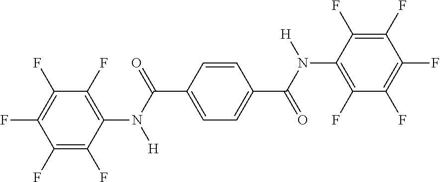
C1(F)=C(F)C(N(C(C2=CC=C(C(N(C3=C(F)C(F)=C(F)C(F)=C3F)[H])=O)C=C2)=O)[H])=C(F)C(F)=C1F
